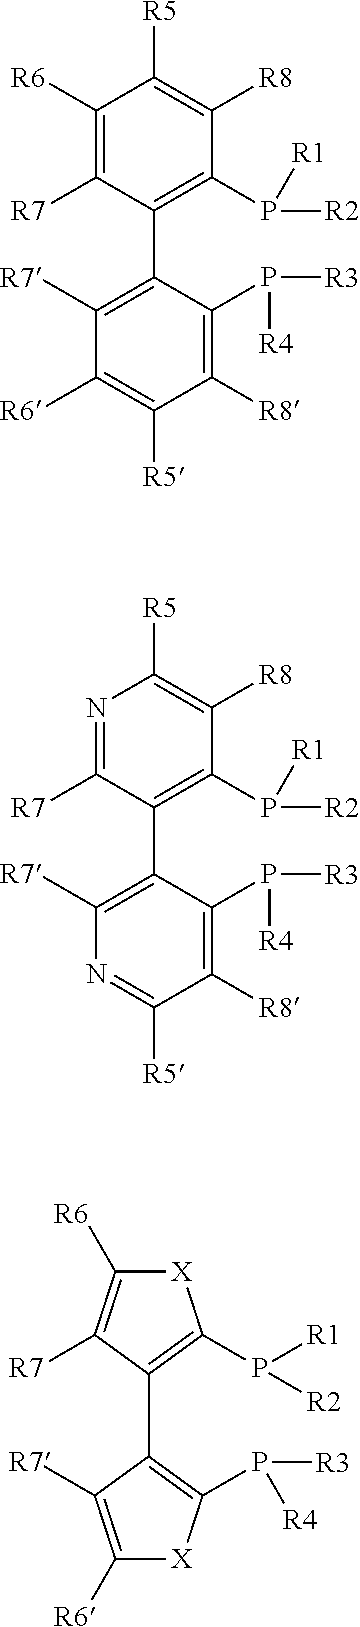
C1([R6])=C([R7])C(C2=C([R7])C([R6])=C([R5])C([R8])=C2P([R3])[R4])=C(P([R2])[R1])C([R8])=C1[R5].N1=C([R7])C(C2=C([R7])N=C([R5])C([R8])=C2P([R3])[R4])=C(P([R2])[R1])C([R8])=C1[R5].C1(C2=C(P([R3])[R4])[X]C([R6])=C2[R7])=C(P([R1])[R2])[X]C([R6])=C1[R7]
